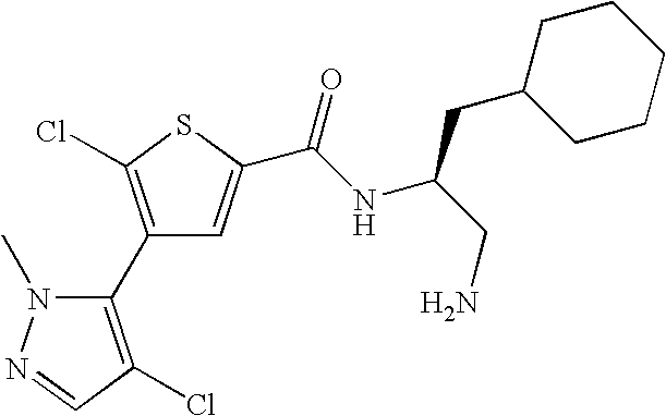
C1(C2=C(Cl)C=NN2C)=C(Cl)SC(C(NC(CN)CC2CCCCC2)=O)=C1
